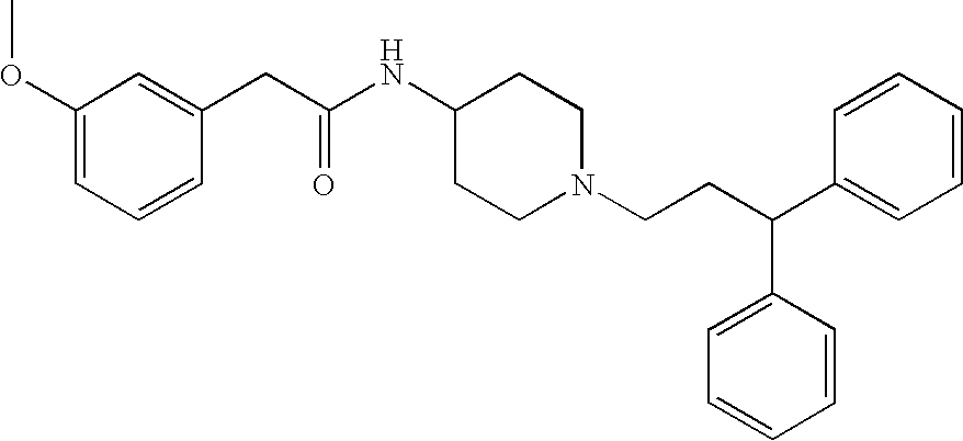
C1(OC)=CC=CC(CC(NC2CCN(CCC(C3=CC=CC=C3)C3=CC=CC=C3)CC2)=O)=C1
